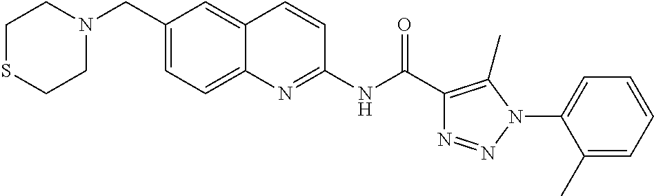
C1(NC(=O)C2=C(C)N(C3=CC=CC=C3C)N=N2)=NC2=CC=C(CN3CCSCC3)C=C2C=C1
